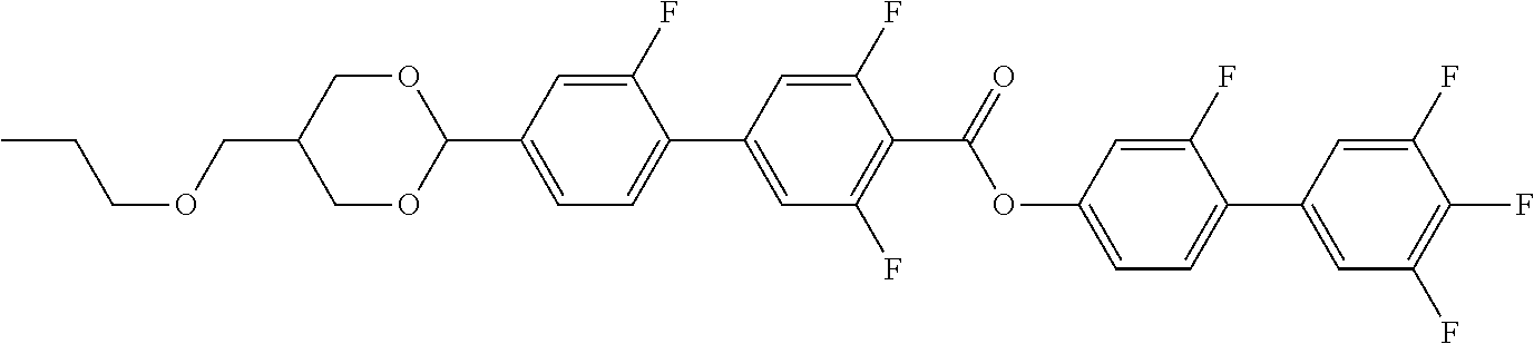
O(CC1COC(C2=CC=C(C3=CC(F)=C(C(=O)OC4=CC=C(C5=CC(F)=C(F)C(F)=C5)C(F)=C4)C(F)=C3)C(F)=C2)OC1)CCC
